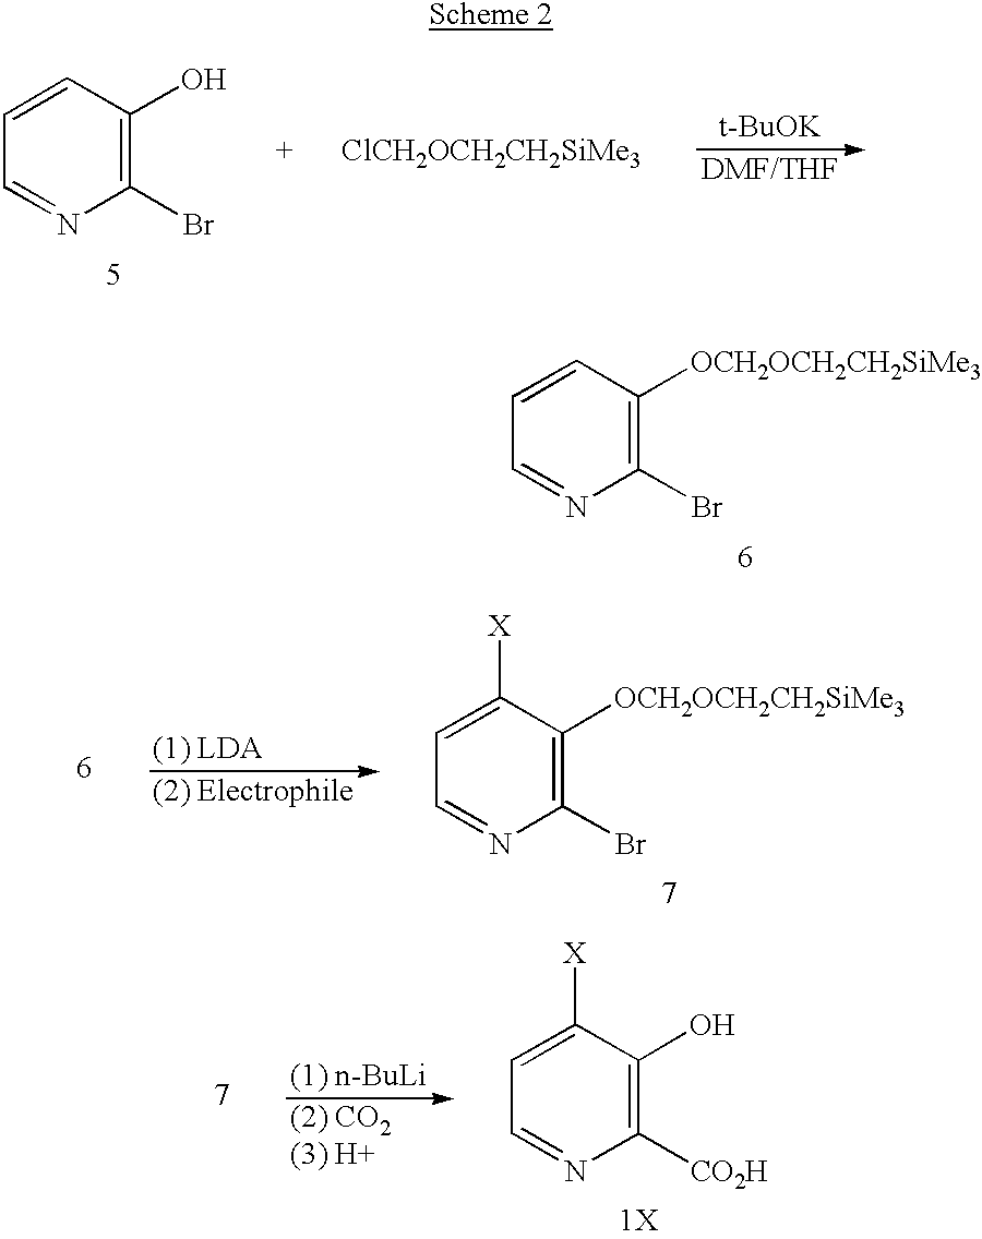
C1=NC(Br)=C([OCH2OCH2CH2SiMe3])C=C1.[+      ClCH2OCH2CH2SiMe3].C1=NC(Br)=C(O)C=C1.[t-BuOK].C1=NC(Br)=C([OCH2OCH2CH2SiMe3])C([X])=C1.[1X].C1=NC([CO2H])=C(O)C([X])=C1
